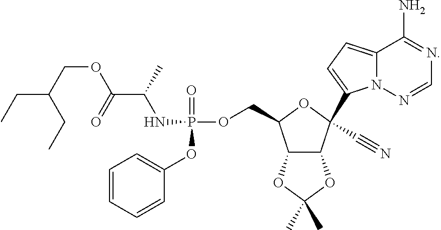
C1=CC=CC(OP(=O)(NC(C(OCC(CC)CC)=O)C)OCC2C3C(C(C4=CC=C5N4N=CN=C5N)(C#N)O2)OC(C)(C)O3)=C1
